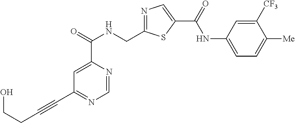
C1=NC(C(=O)NCC2=NC=C(C(=O)NC3=CC=C([Me])C([CF3])=C3)S2)=CC(C#CCCO)=N1
